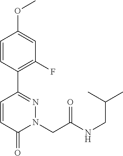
C1=CC(C2=NN(CC(NCC(C)C)=O)C(=O)C=C2)=C(F)C=C1OC
